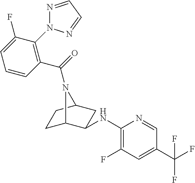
C1C2C(NC3=C(F)C=C(C(F)(F)F)C=N3)CC(C1)N2C(=O)C1=C(N2N=CC=N2)C(F)=CC=C1
